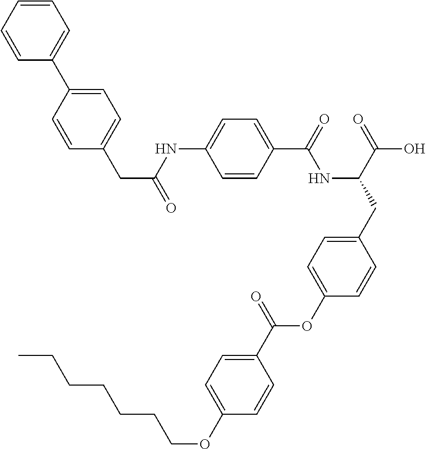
C1=CC(C(=O)NC(CC2=CC=C(OC(C3=CC=C(OCCCCCCC)C=C3)=O)C=C2)C(=O)O)=CC=C1NC(CC1=CC=C(C2=CC=CC=C2)C=C1)=O
